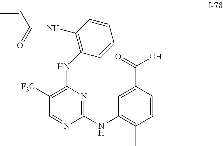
C1(NC2=C([F3C])C=NC(NC3=C(C)C=CC(C(O)=O)=C3)=N2)=C(NC(=O)C=C)C=CC=C1
